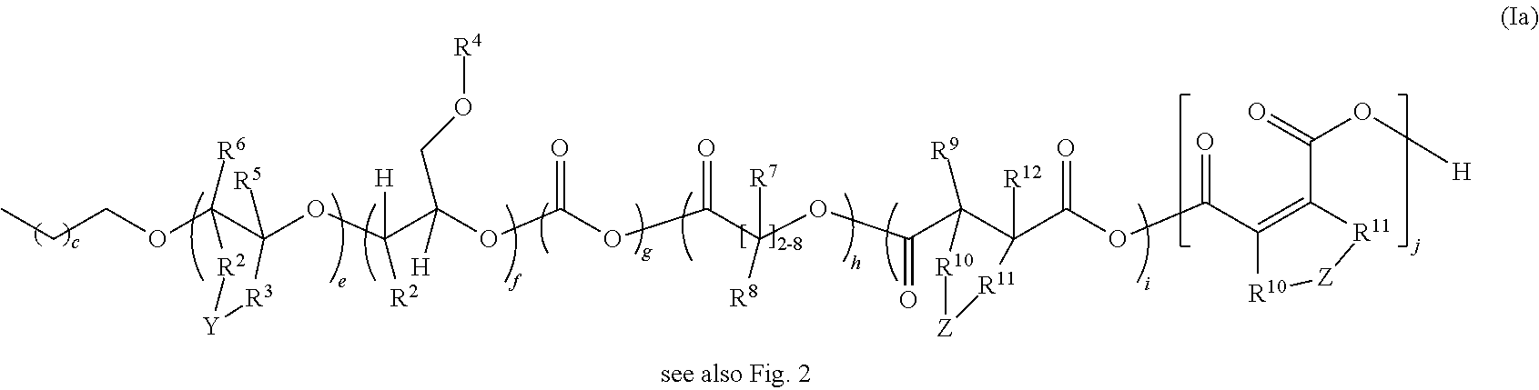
CCCOC1([R6])C(OC(C(OC(OC(C(OC(C2([R9])C(C(OC(C3=C(C(=O)O[H])[R11][Z][R10]3)=O)=O)([R12])[R11][Z][R10]2)=O)([R7])[R8])=O)=O)([H])CO[R4])([H])[R2])([R5])[R3][Y][R2]1
